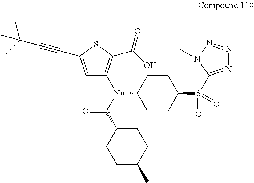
C1CC(N(C(=O)C2CCC(C)CC2)C2=C(C(=O)O)SC(C#CC(C)(C)C)=C2)CCC1S(C1=NN=NN1C)(=O)=O
